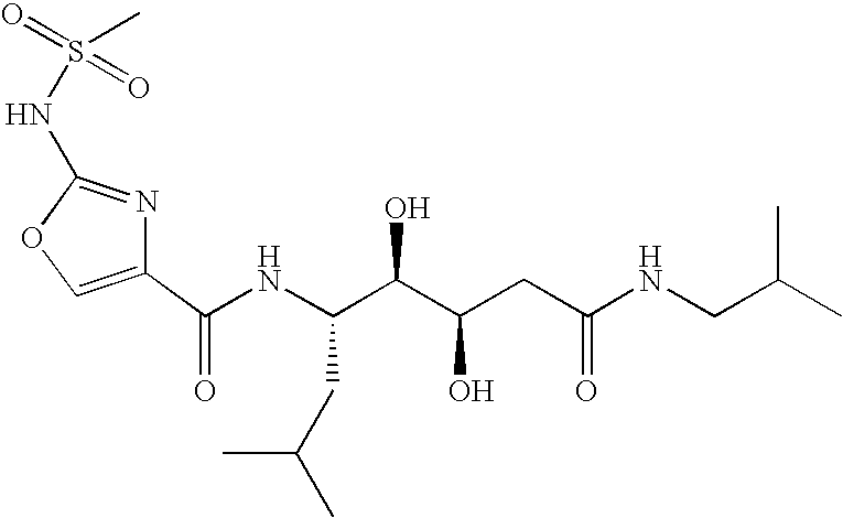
C1(C(NC(C(C(CC(NCC(C)C)=O)O)O)CC(C)C)=O)=COC(NS(=O)(=O)C)=N1
